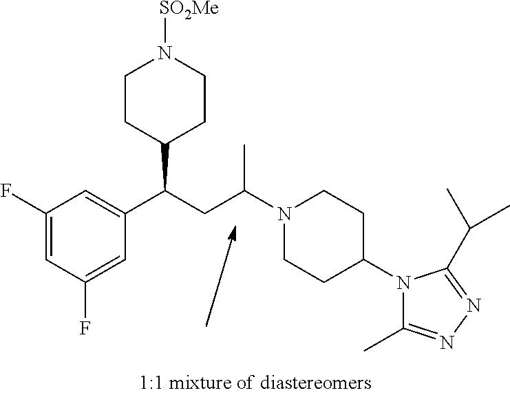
C1(F)=CC(F)=CC(C(CC(C)N2CCC(N3C(C)=NN=C3C(C)C)CC2)C2CCN([SO2Me])CC2)=C1
